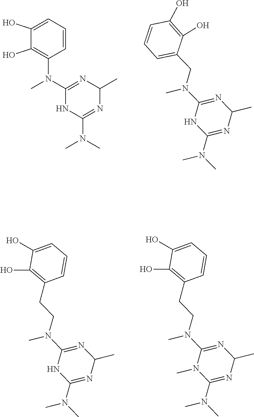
C(N(C1=NC(C)N=C(N(C)C)N1)C)C1=CC=CC(O)=C1O.N(C1=NC(C)N=C(N(C)C)N1)(C1=C(O)C(O)=CC=C1)C.C(N(C1=NC(C)N=C(N(C)C)N1)C)CC1=C(O)C(O)=CC=C1.C(N(C1=NC(C)N=C(N(C)C)N1C)C)CC1=C(O)C(O)=CC=C1
